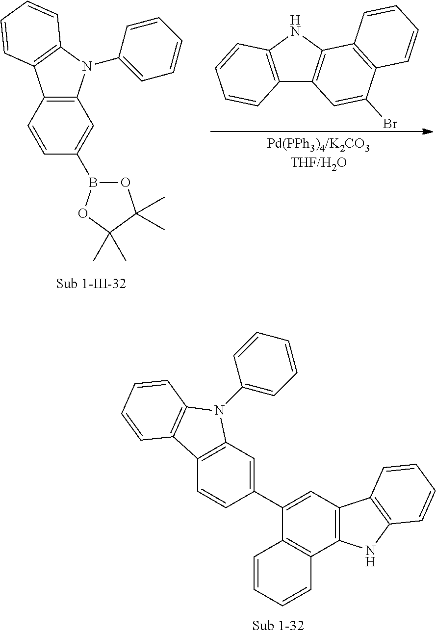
C12=C(N(C3=CC=CC=C3)C3=C1C=CC=C3)C=C(B1OC(C)(C)C(C)(C)O1)C=C2.C12=C(NC3=C1C=C(Br)C1=C3C=CC=C1)C=CC=C2.C12=C(C=C(C3=CC4=C(C=C3)C3=C(N4C4=CC=CC=C4)C=CC=C3)C3=C1C=CC=C3)C1=C(N2)C=CC=C1
